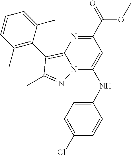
N(C1=CC(C(OC)=O)=NC2=C(C3=C(C)C=CC=C3C)C(C)=NN12)C1=CC=C(Cl)C=C1
